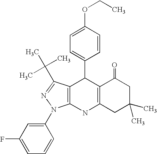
C12=C(NC3=C(C1C1=CC=C(OCC)C=C1)C(C(C)(C)C)=NN3C1=CC(F)=CC=C1)CC(C)(C)CC2=O
